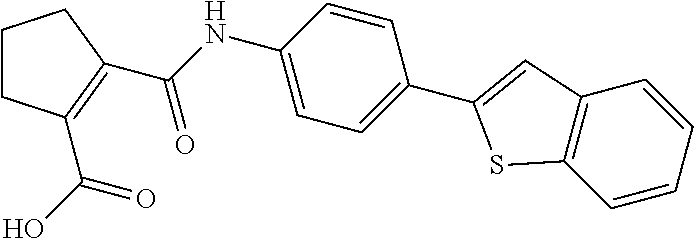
C1CC(C(=O)O)=C(C(=O)NC2=CC=C(C3=CC4=C(C=CC=C4)S3)C=C2)C1
